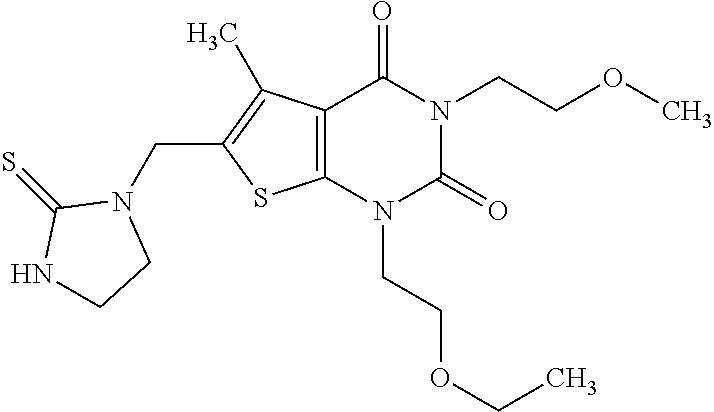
C12=C(N(CCOCC)C(=O)N(CCOC)C1=O)SC(CN1C(=S)NCC1)=C2C
